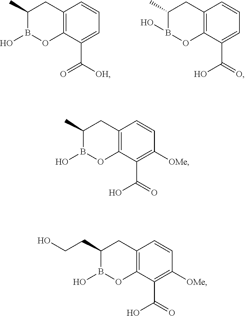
C12=C(C(C([OH])=O)=CC=C1)OB(O)C(C)C2.C12=C(C(C(=O)O)=CC=C1)OB(O)C(C)C2.C12=C(C(C(=O)O)=C([OMe])C=C1)OB(O)C(C)C2.C12=C(C(C(=O)O)=C([OMe])C=C1)OB(O)C(CCO)C2
